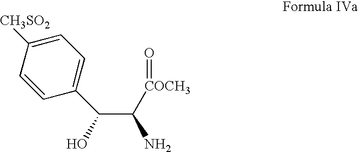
C1([CH3SO2])=CC=C(C(C([COCH3]=O)N)O)C=C1
